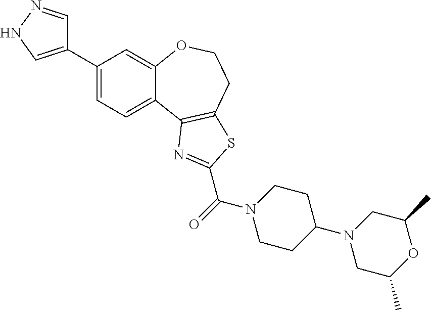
C1(C2=CNN=C2)=CC=C2C(=C1)OCCC1=C2N=C(C(N2CCC(N3CC(C)OC(C)C3)CC2)=O)S1
